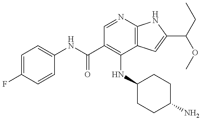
C1=C(F)C=CC(NC(C2=C(NC3CCC(N)CC3)C3=C(N=C2)NC(C(CC)OC)=C3)=O)=C1
